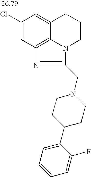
C1(Cl)=CC2=C3C(=C1)CCCN3C(CN1CCC(C3=CC=CC=C3F)CC1)=N2
